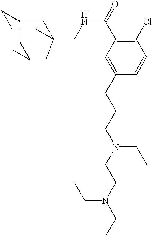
C1=C(CCCN(CCN(CC)CC)CC)C=CC(Cl)=C1C(NCC12CC3CC4CC(CC34C1)C2)=O
